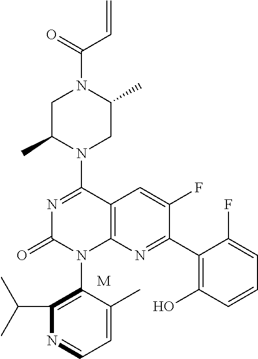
C12=C(N=C(C3=C(O)C=CC=C3F)C(F)=C1)N(C1=C(C(C)C)N=CC=C1C)C(=O)N=C2N1CC(C)N(C(C=C)=O)CC1C.[M]
